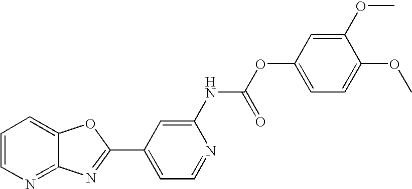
C12=NC=CC=C1OC(C1=CC=NC(NC(=O)OC3=CC=C(OC)C(OC)=C3)=C1)=N2
